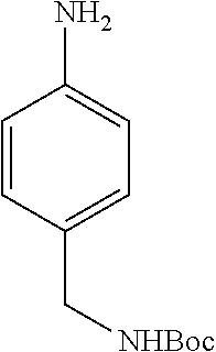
C1=CC(C[NHBoc])=CC=C1N
